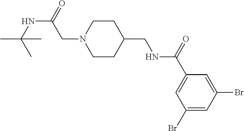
N1(CC(NC(C)(C)C)=O)CCC(CNC(C2=CC(Br)=CC(Br)=C2)=O)CC1
